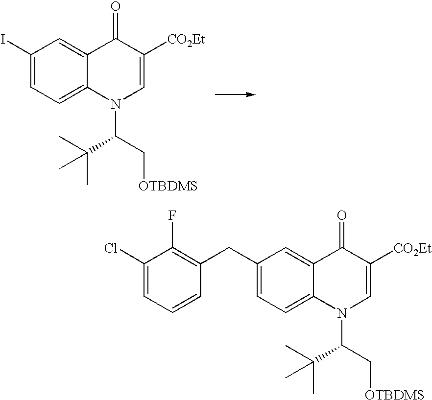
C1([CO2Et])=CN(C(C[OTBDMS])C(C)(C)C)C2=CC=C(I)C=C2C1=O.C1([CO2Et])=CN(C(C[OTBDMS])C(C)(C)C)C2=CC=C(CC3=C(F)C(Cl)=CC=C3)C=C2C1=O
